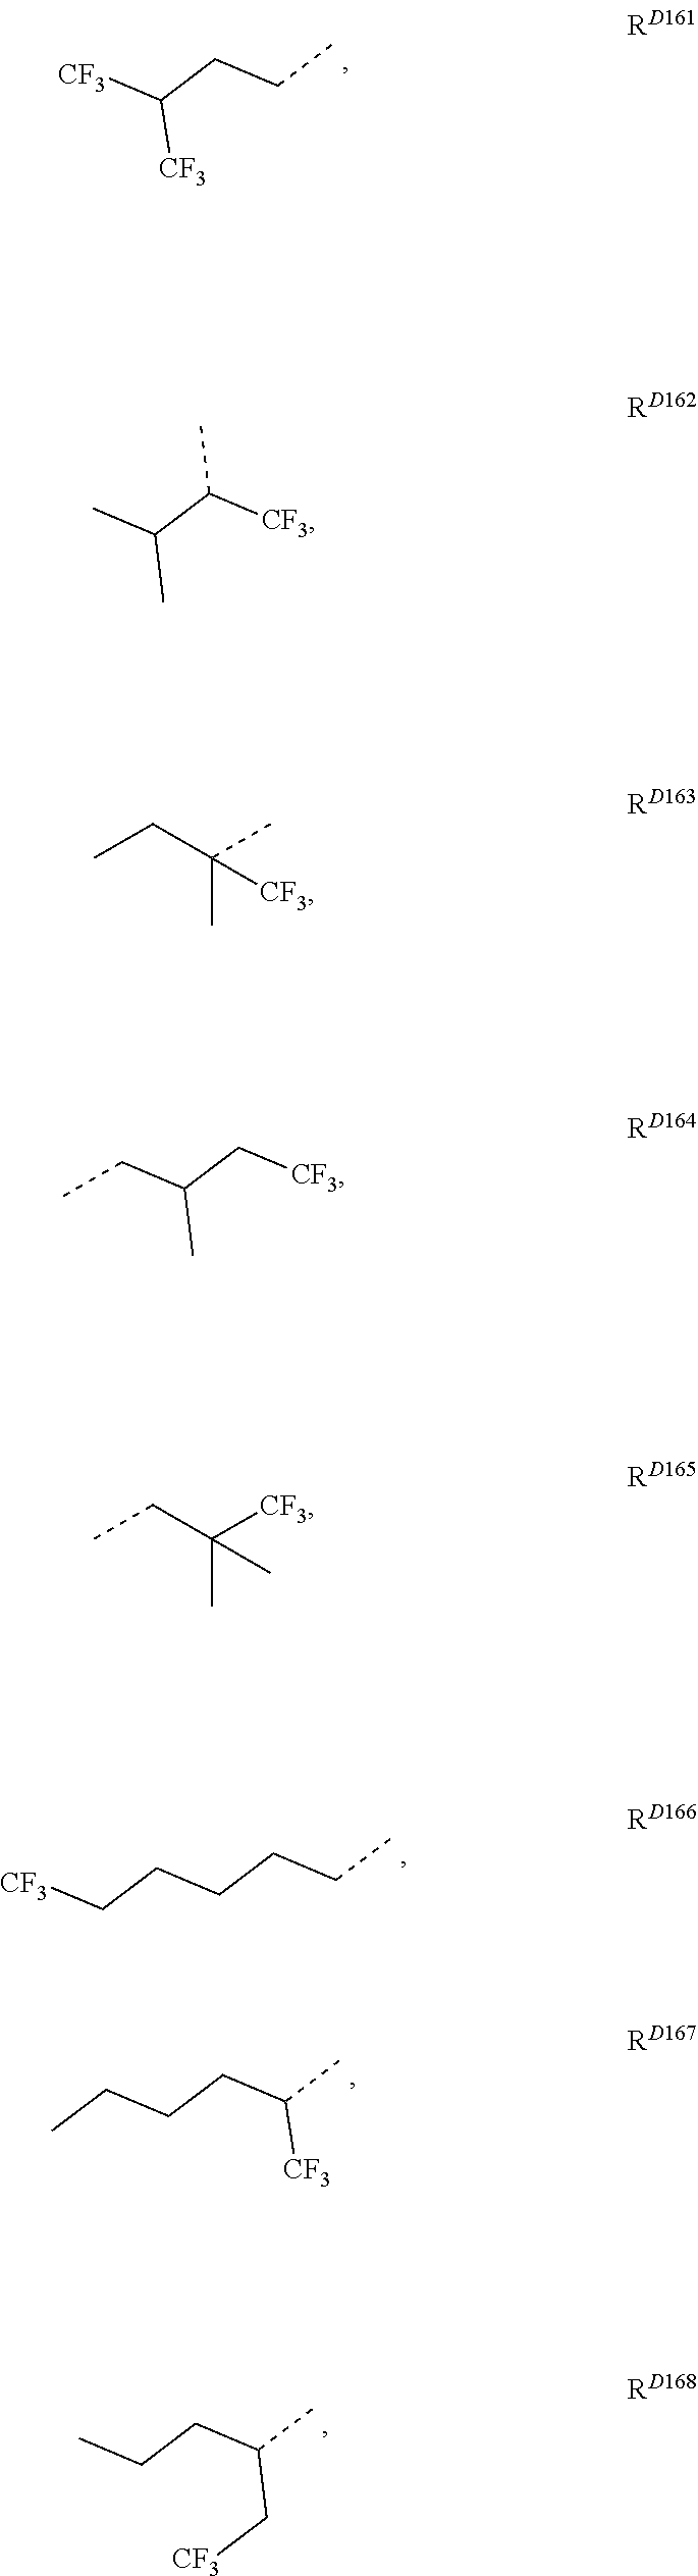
C(CC)C([CF3])[CF3].C([CF3])(C(C)C)C.C([CF3])(C)(CC)C.C([CF3])C(C)CC.[CF3]C(C)(CC)C.C(CC)CCC[CF3].C(C(C)[CF3])CCC.C(C(C)C[CF3])CC
